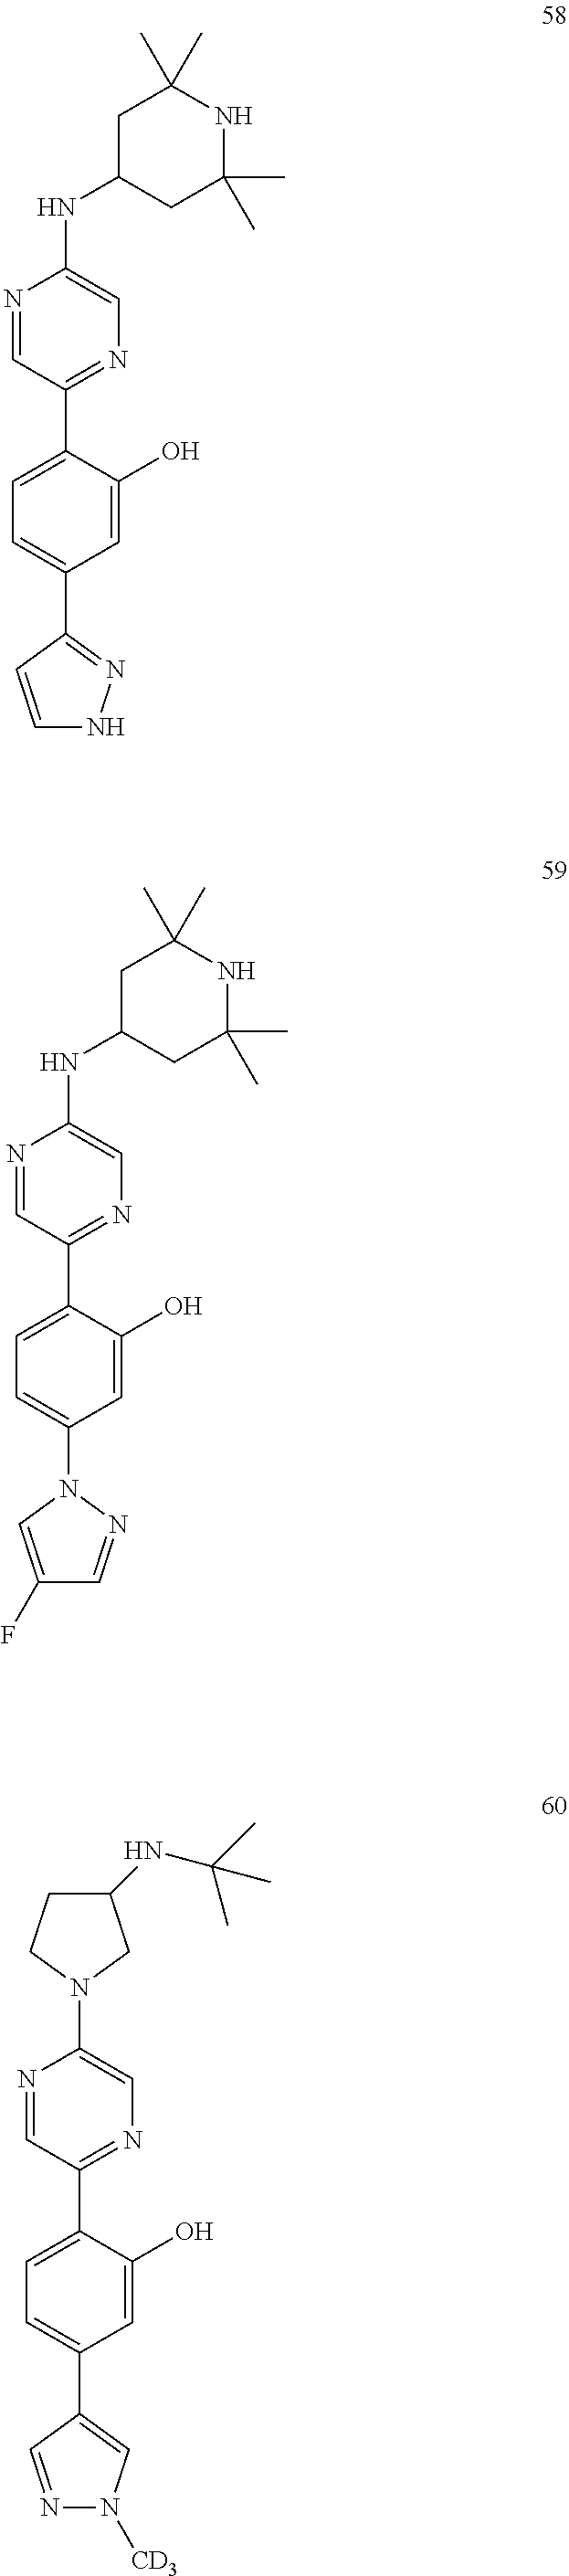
N1=CC(C2=CC=C(C3=NNC=C3)C=C2O)=NC=C1NC1CC(C)(C)NC(C)(C)C1.N1=CC(C2=CC=C(N3C=C(F)C=N3)C=C2O)=NC=C1NC1CC(C)(C)NC(C)(C)C1.N1=CC(C2=CC=C(C3=CN([CD3])N=C3)C=C2O)=NC=C1N1CC(NC(C)(C)C)CC1
